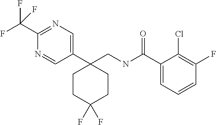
C1(CNC(C2=CC=CC(F)=C2Cl)=O)(C2=CN=C(C(F)(F)F)N=C2)CCC(F)(F)CC1
